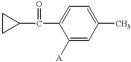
C1CC1C(=O)C1=CC=C(C)C=C1[A]
